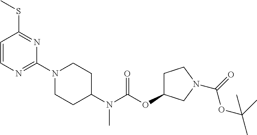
C1=CN=C(N2CCC(N(C(=O)OC3CCN(C(=O)OC(C)(C)C)C3)C)CC2)N=C1SC
